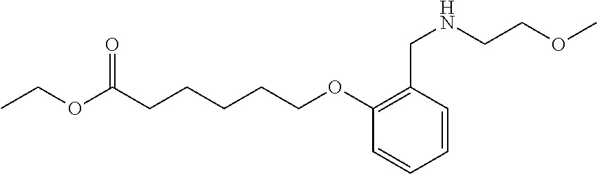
C1(OCCCCCC(OCC)=O)=C(CNCCOC)C=CC=C1
